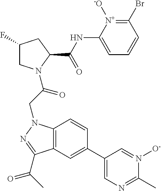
C1(F)CN(C(CN2C3=C(C(C(C)=O)=N2)C=C(C2=CN=C(C)N([O-])=C2)C=C3)=O)C(C(NC2=CC=CC(Br)=[N+]2[-O])=O)C1
